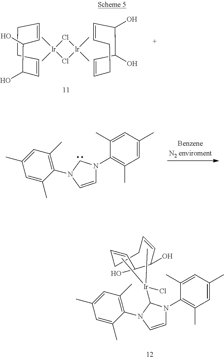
C1=CN(C2=C(C)C=C(C)C=C2C)C([Ir](Cl)(C)C)N1C1=C(C)C=C(C)C=C1C.C1=CC(O)C(O)C=CCC1.C1=CCCC=CC(O)C1O.Cl1[Ir](C)(C)Cl[Ir]1(C)C.C1=CC(O)C(O)C=CCC1.C1=CN(C2=C(C)C=C(C)C=C2C)CN1C1=C(C)C=C(C)C=C1C
